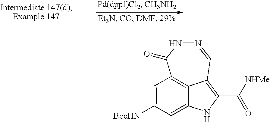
C1=C([BocHN])C=C2NC(C(=O)[NHMe])=C3C2=C1C(=O)NN=C3
